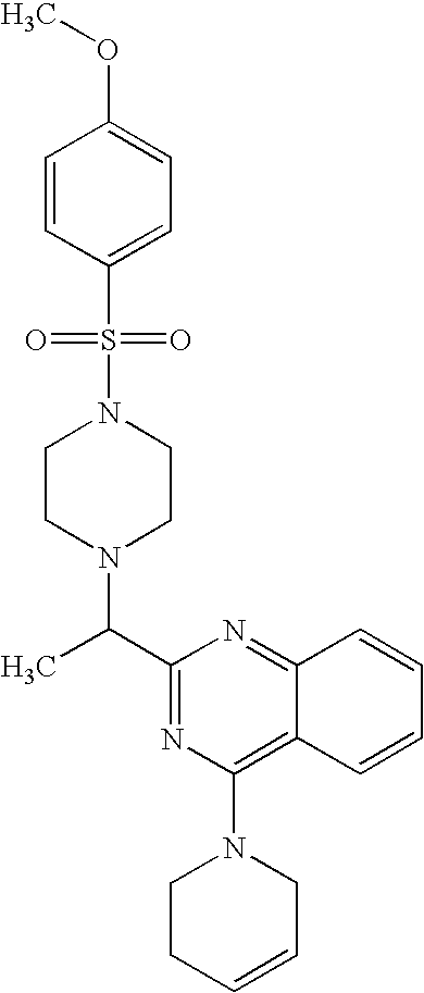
C1(C(N2CCN(S(=O)(=O)C3=CC=C(OC)C=C3)CC2)C)=NC(N2CCC=CC2)=C2C(=N1)C=CC=C2
